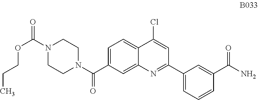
C1=C(C(N2CCN(C(=O)OCCC)CC2)=O)C=C2C(=C1)C(Cl)=CC(C1=CC=CC(C(N)=O)=C1)=N2
